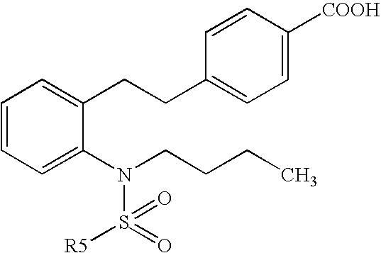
C1=CC=C(N(CCCC)S(=O)(=O)[R5])C(CCC2=CC=C([COOH])C=C2)=C1
